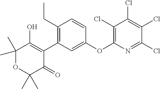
C1(C)(C)OC(C)(C)C(=O)C(C2=C(CC)C=CC(OC3=C(Cl)C(Cl)=C(Cl)C(Cl)=N3)=C2)=C1O
